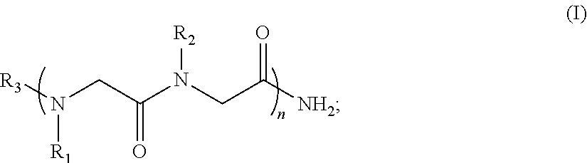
[R3]N(CC(N(CC([NH2])=O)[R2])=O)[R1]
